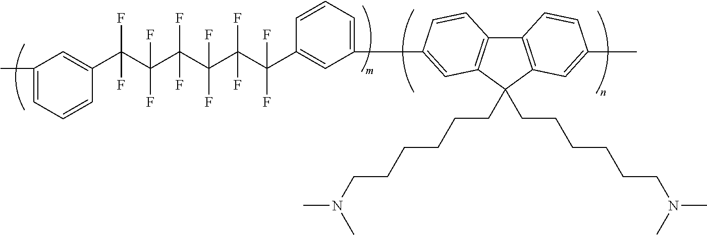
C12=C(C(CCCCCCN(C)C)(CCCCCCN(C)C)C3=C1C=CC(C1=CC=CC(C(C(C(C(C(C(C4=CC(C)=CC=C4)(F)F)(F)F)(F)F)(F)F)(F)F)(F)F)=C1)=C3)C=C(C)C=C2
